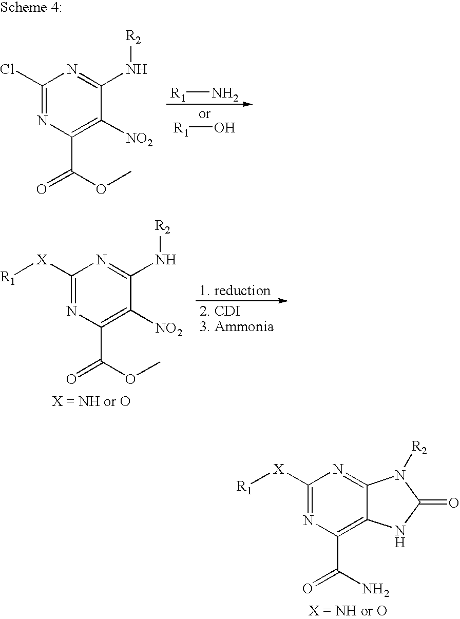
[R1]N.[R1]O.C1(Cl)=NC(C(OC)=O)=C([NO2])C(N[R2])=N1.C1([X][R1])=NC(C(OC)=O)=C([NO2])C(N[R2])=N1.C1([X][R1])=NC(C(N)=O)=C2C(=N1)N([R2])C(=O)N2
